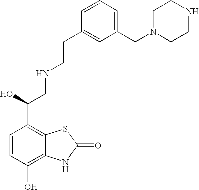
C1=CC(O)=C2C(=C1C(O)CNCCC1=CC(CN3CCNCC3)=CC=C1)SC(=O)N2
